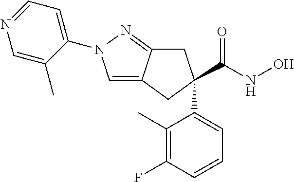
C1=C2C(=NN1C1=CC=NC=C1C)CC(C(NO)=O)(C1=CC=CC(F)=C1C)C2
